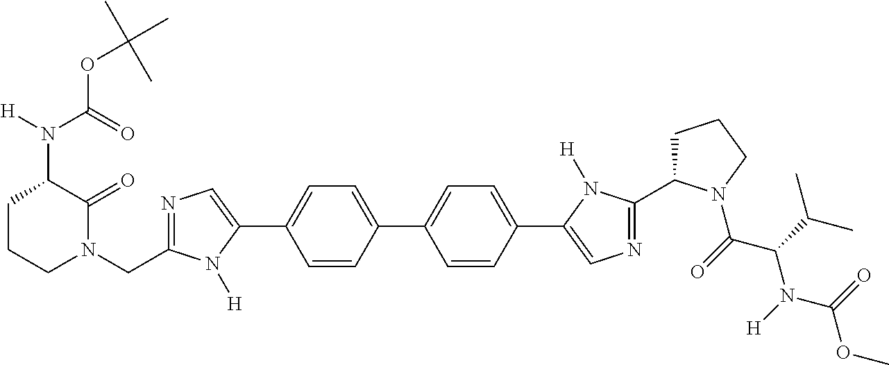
C1=CC(C2=CC=C(C3=CN=C(C4CCCN4C(=O)C(C(C)C)N(C(OC)=O)[H])N3[H])C=C2)=CC=C1C1=CN=C(CN2C(=O)C(N([H])C(=O)OC(C)(C)C)CCC2)N1[H]
